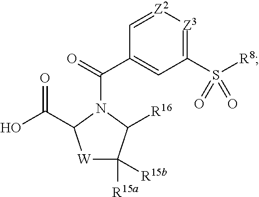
C1(S([R8])(=O)=O)=[Z3][Z2]=CC(C(=O)N2C(C(O)=O)[W]C([R15a])([R15b])C2[R16])=C1
